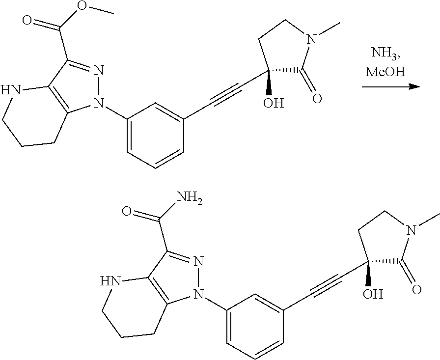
C1(N2N=C(C(OC)=O)C3=C2CCCN3)=CC=CC(C#CC2(O)C(=O)N(C)CC2)=C1.C1(N2N=C(C(N)=O)C3=C2CCCN3)=CC=CC(C#CC2(O)C(=O)N(C)CC2)=C1
